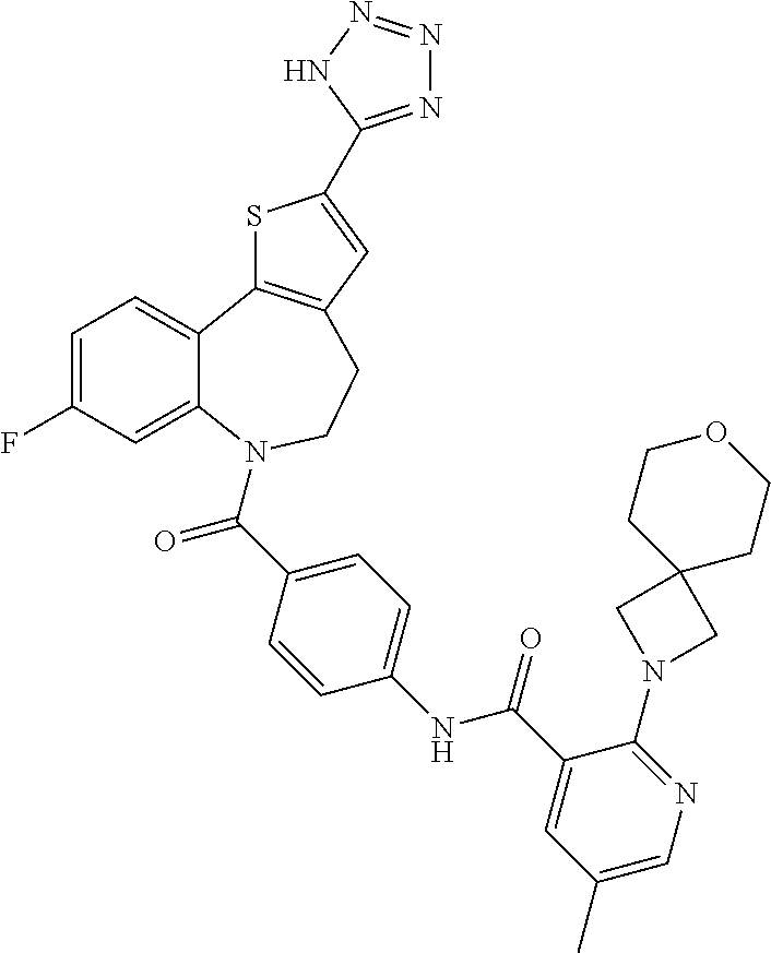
C1=C(F)C=C2C(=C1)C1=C(CCN2C(C2=CC=C(NC(C3=CC(C)=CN=C3N3CC4(C3)CCOCC4)=O)C=C2)=O)C=C(C2=NN=NN2)S1
